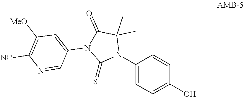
CC1(C)N(C2=CC=C([OH])C=C2)C(=S)N(C2=CC([MeO])=C([NC])N=C2)C1=O
